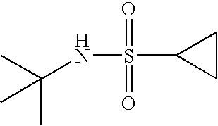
C1(S(=O)(=O)NC(C)(C)C)CC1
